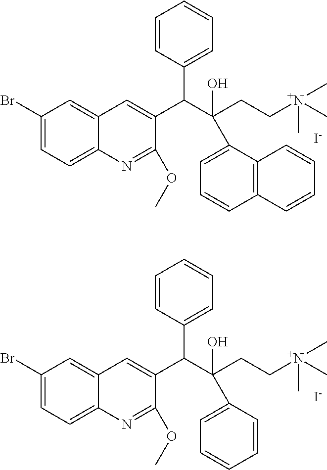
C1(Br)=CC=C2C(=C1)C=C(C(C(CC[N+](C)(C)C)(O)C1=CC=CC3=C1C=CC=C3)C1=CC=CC=C1)C(OC)=N2.[I-].C1(Br)=CC=C2C(=C1)C=C(C(C(CC[N+](C)(C)C)(O)C1=CC=CC=C1)C1=CC=CC=C1)C(OC)=N2.[I-]
